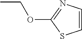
CCOC1=NC=CS1
